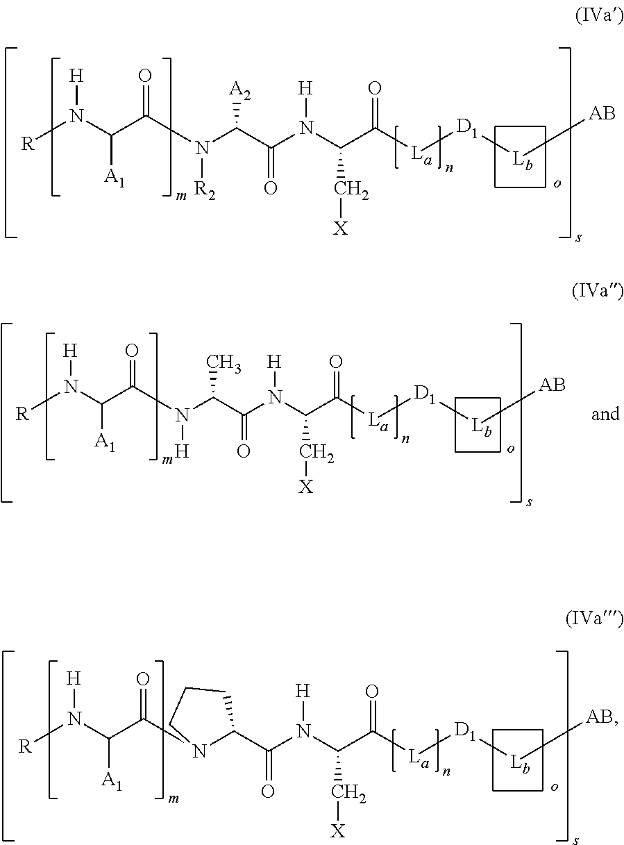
[R]N([H])C([A1])C(=O)N([R2])C(C(=O)N([H])C(C[X])C(=O)[La][D1][Lb][AB])[A2].[R]N([H])C([A1])C(=O)N([H])C(C(=O)N([H])C(C[X])C(=O)[La][D1][Lb][AB])C.[R]N([H])C([A1])C(=O)N1C(C(=O)N([H])C(C[X])C(=O)[La][D1][Lb][AB])CCC1
